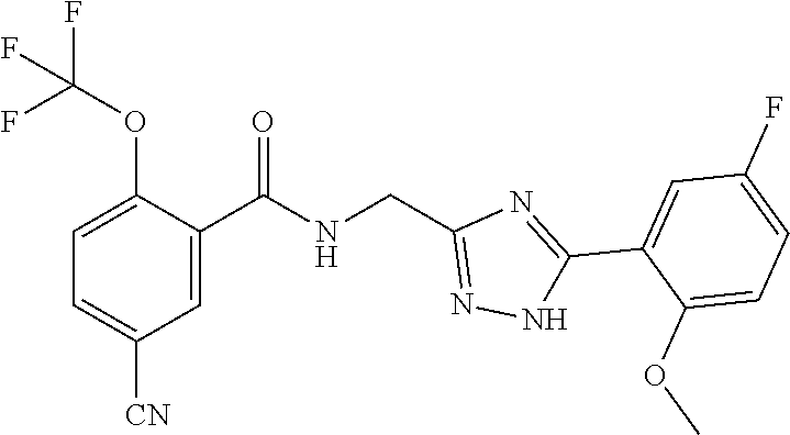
C1=C(C(NCC2=NNC(C3=CC(F)=CC=C3OC)=N2)=O)C(OC(F)(F)F)=CC=C1[CN]
